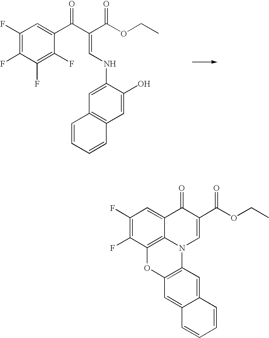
C1(F)=C(F)C(F)=C(F)C(C(C(C(OCC)=O)=CNC2=CC3=C(C=C2O)C=CC=C3)=O)=C1.C1(F)=C(F)C2=C3C(=C1)C(=O)C(C(OCC)=O)=CN3C1=C(O2)C=C2C(=C1)C=CC=C2
